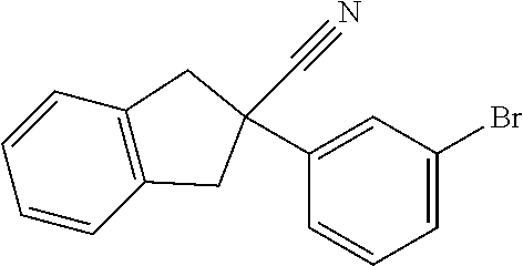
C1=CC2=C(C=C1)CC(C1=CC(Br)=CC=C1)(C#N)C2
